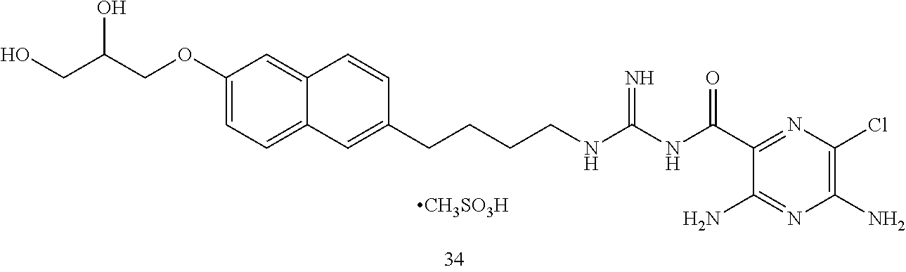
C1(OCC(CO)O)=CC=C2C(=C1)C=CC(CCCCNC(NC(C1=NC(Cl)=C(N)N=C1N)=O)=N)=C2.[CH3SO3H]
